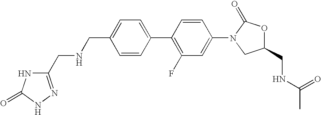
C1=C(CNCC2=NNC(=O)N2)C=CC(C2=C(F)C=C(N3CC(CNC(C)=O)OC3=O)C=C2)=C1
